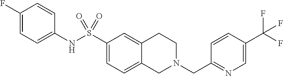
C1(F)=CC=C(NS(C2=CC=C3C(=C2)CCN(CC2=NC=C(C(F)(F)F)C=C2)C3)(=O)=O)C=C1
